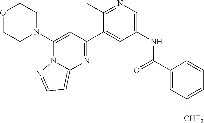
O1CCN(C2=CC(C3=CC(NC(=O)C4=CC([CHF2])=CC=C4)=CN=C3C)=NC3=CC=NN23)CC1
